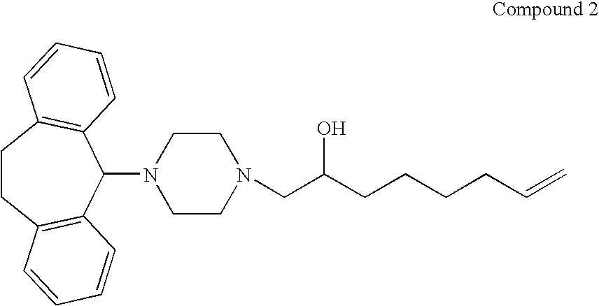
C1CC2=C(C(N3CCN(CC(CCCCC=C)O)CC3)C3=C1C=CC=C3)C=CC=C2
